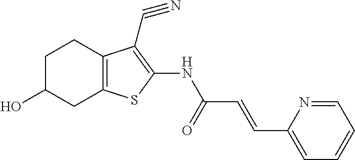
C1C(O)CC2=C(C1)C(C#N)=C(NC(C=CC1=CC=CC=N1)=O)S2
